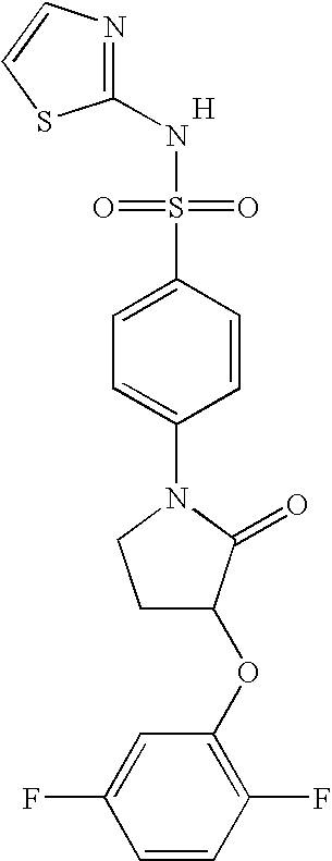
[H].N1=C(NS(=O)(=O)C2=CC=C(N3CCC(OC4=C(F)C=CC(F)=C4)C3=O)C=C2)SC=C1
